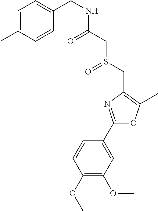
C1(OC)=C(OC)C=C(C2=NC(CS(=O)CC(=O)NCC3=CC=C(C)C=C3)=C(C)O2)C=C1
